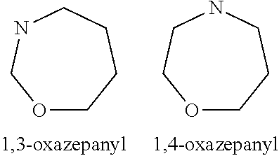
O1CCCCNC1.O1CCCNCC1
